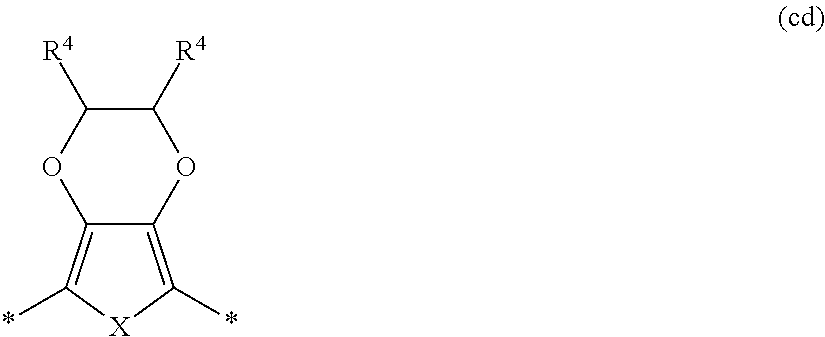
C12=C(*)[X]C(*)=C1OC([R4])C([R4])O2
